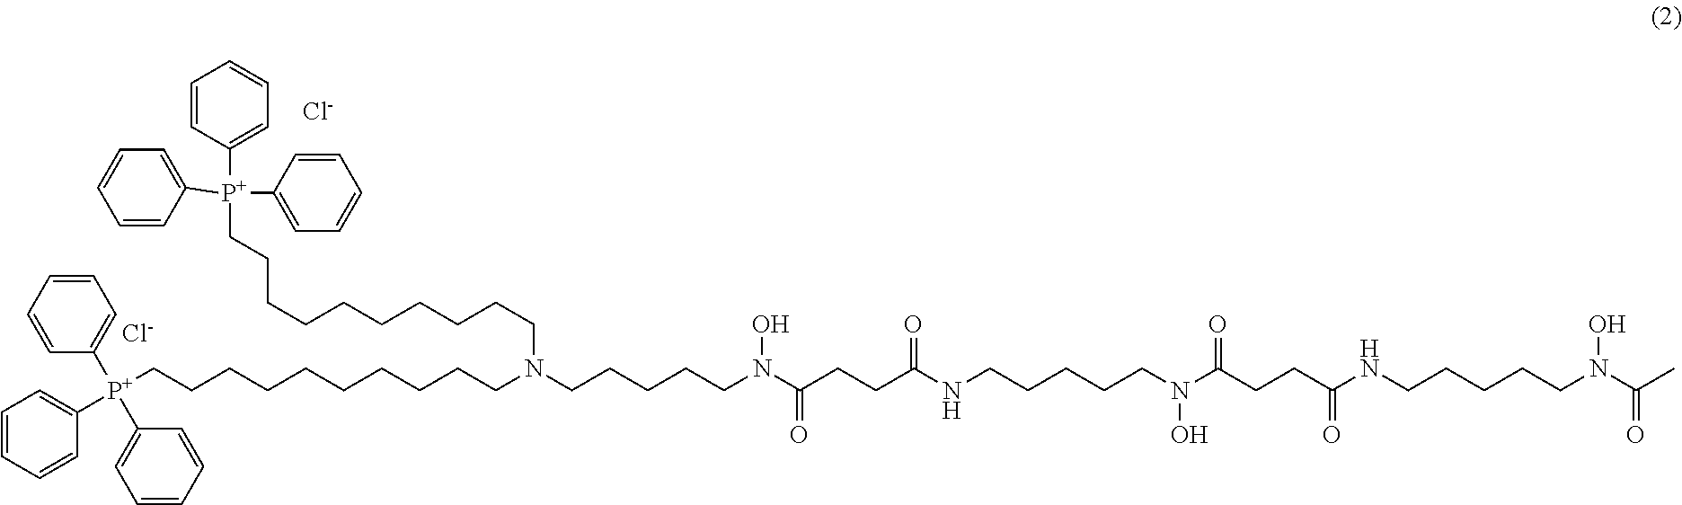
C1=C([P+](C2=CC=CC=C2)(C2=CC=CC=C2)CCCCCCCCCCN(CCCCCN(C(CCC(NCCCCCN(C(CCC(NCCCCCN(C(C)=O)O)=O)=O)O)=O)=O)O)CCCCCCCCCC[P+](C2=CC=CC=C2)(C2=CC=CC=C2)C2=CC=CC=C2)C=CC=C1.[Cl-].[Cl-]
